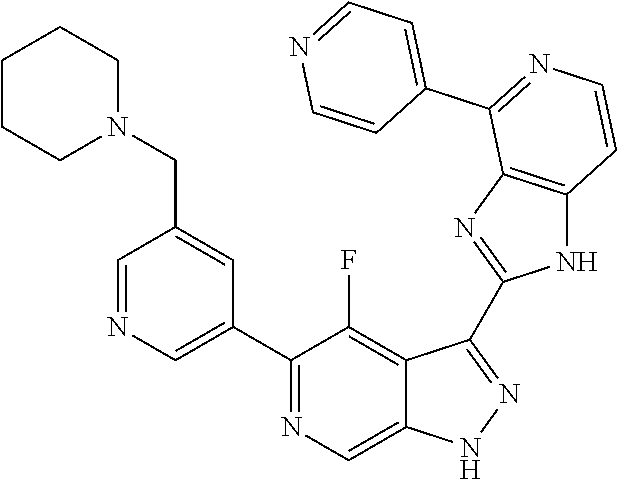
C1=NC=C(C2=NC=C3C(=C2F)C(C2=NC4=C(N2)C=CN=C4C2=CC=NC=C2)=NN3)C=C1CN1CCCCC1
